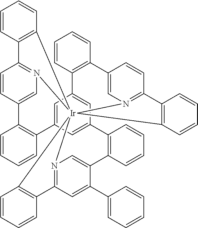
C1=CC2=C(C=C1)[Ir]1345N6=C2C=CC(=C6)C2=C(C=CC=C2)C2=CC(=CC(=C2)C2=C(C=CC=C2)C2=CN1=C(C=C2C1=CC=CC=C1)C1=C3C=CC=C1)C1=C(C=CC=C1)C1=CN4=C(C=C1)C1=C5C=CC=C1
